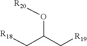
[R18]CC(O[R20])C[R19]
